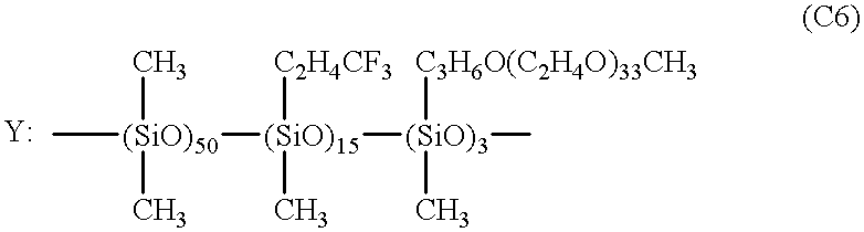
C[(SiO)50](C)(C)[(SiO)15]([C2H4CF3])(C)[(SiO)3](C)(C)[C3H6O(C2H4O)33CH3]
